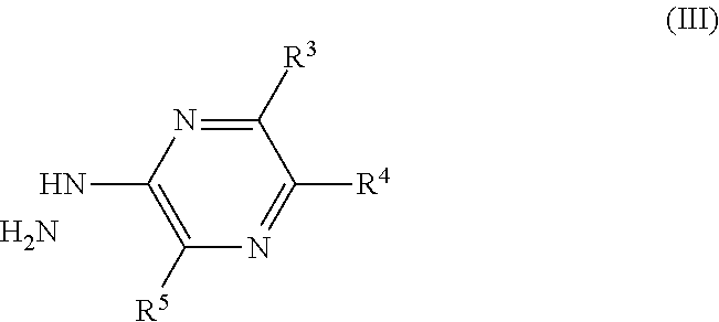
C1([R3])=NC(N)=C([R5])N=C1[R4].N
